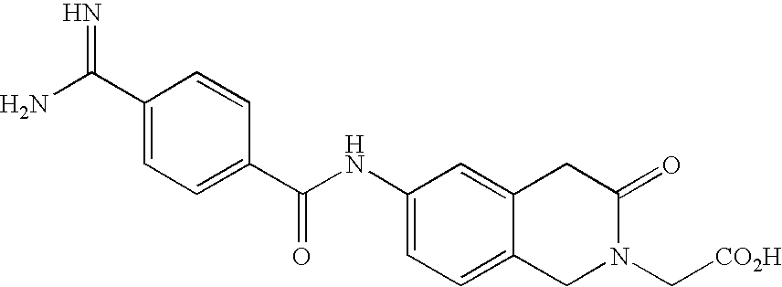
C1(C(N)=N)=CC=C(C(NC2=CC=C3C(=C2)CC(=O)N(C[CO2H])C3)=O)C=C1
